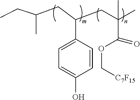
C1(C(CC(CC)C)CC(C)(C(OC[C7F15])=O)C)=CC=C(O)C=C1
